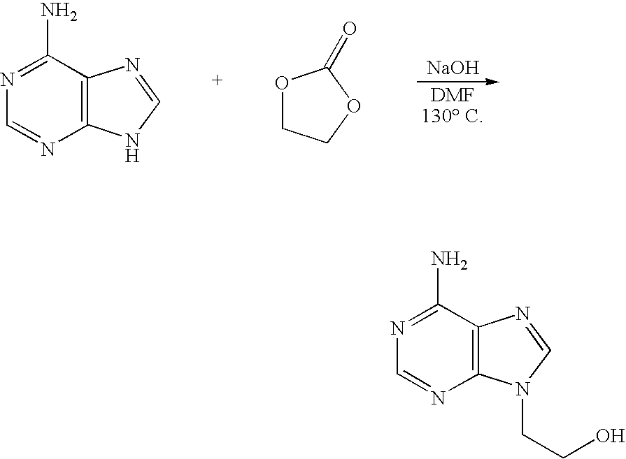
[NaOH].C1=NC2=C(C(N)=N1)N=CN2.O1CCOC1=O.C1=NC2=C(C(N)=N1)N=CN2CCO
